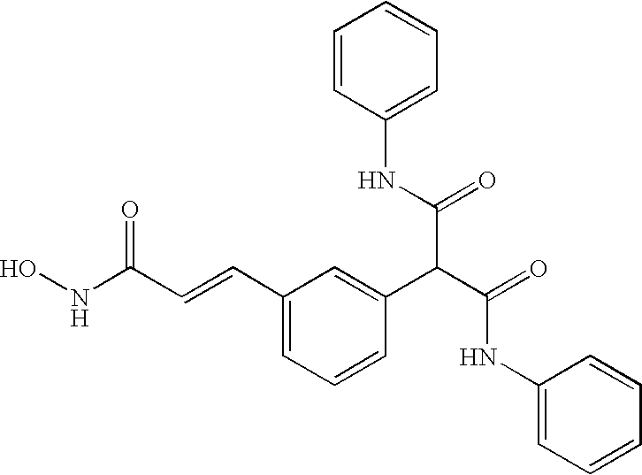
C1(C=CC(NO)=O)=CC=CC(C(C(=O)NC2=CC=CC=C2)C(NC2=CC=CC=C2)=O)=C1
